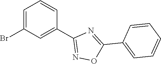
C1=C(Br)C=C(C2=NOC(C3=CC=CC=C3)=N2)C=C1
